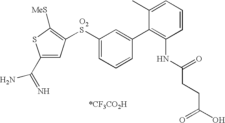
C1(C(=N)N)=CC([O2S]C2=CC=CC(C3=C(NC(CCC(O)=O)=O)C=CC=C3C)=C2)=C([MeS])S1
